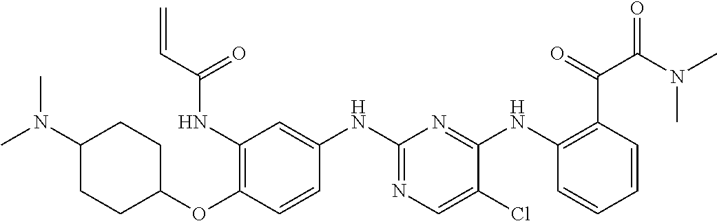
C1(NC(C=C)=O)=C(OC2CCC(N(C)C)CC2)C=CC(NC2=NC=C(Cl)C(NC3=C(C(=O)C(N(C)C)=O)C=CC=C3)=N2)=C1
